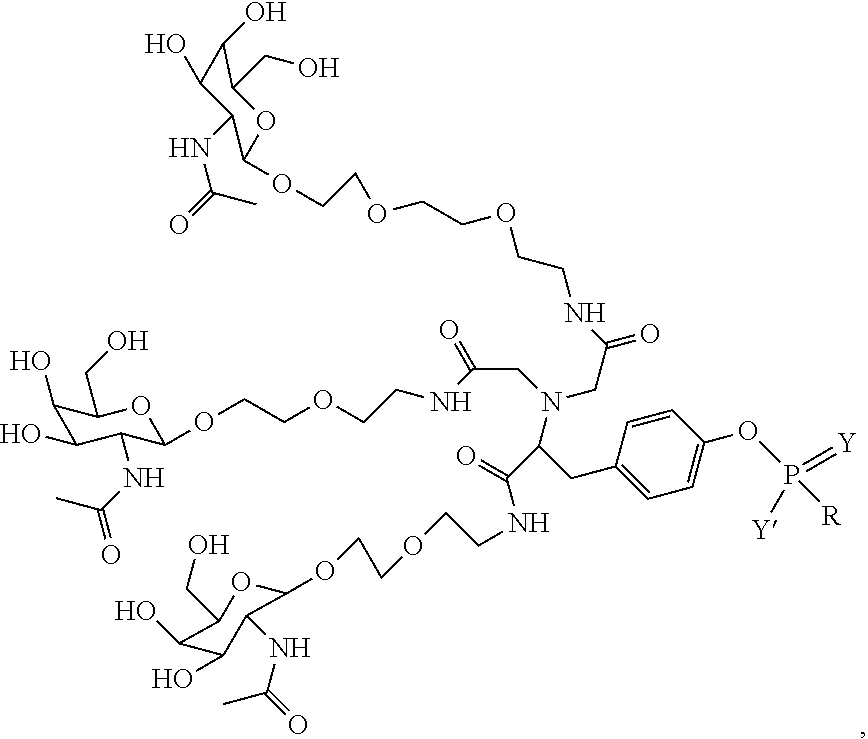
C1(O)C(O)C(NC(=O)C)C(OCCOCCOCCNC(=O)CN(C(CC2=CC=C(OP(=[Y])([R])[Y])C=C2)C(=O)NCCOCCOC2OC(CO)C(O)C(O)C2NC(=O)C)CC(=O)NCCOCCOC2C(NC(=O)C)C(O)C(O)C(CO)O2)OC1CO
